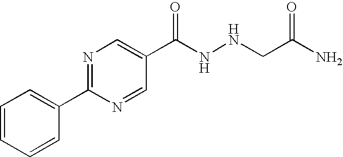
N1=C(C2=CC=CC=C2)N=CC(C(NNCC(N)=O)=O)=C1
